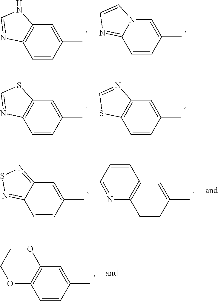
C1=CC(C)=CC2=C1N=CN2.C1=CC(C)=CN2C1=NC=C2.C1=CC(C)=CC2=C1N=CS2.C1=CC(C)=CC2=C1SC=N2.C1=CC(C)=CC2=C1N=CC=C2.C1=CC(C)=CC2=NSN=C12.C1=CC(C)=CC2=C1OCCO2
